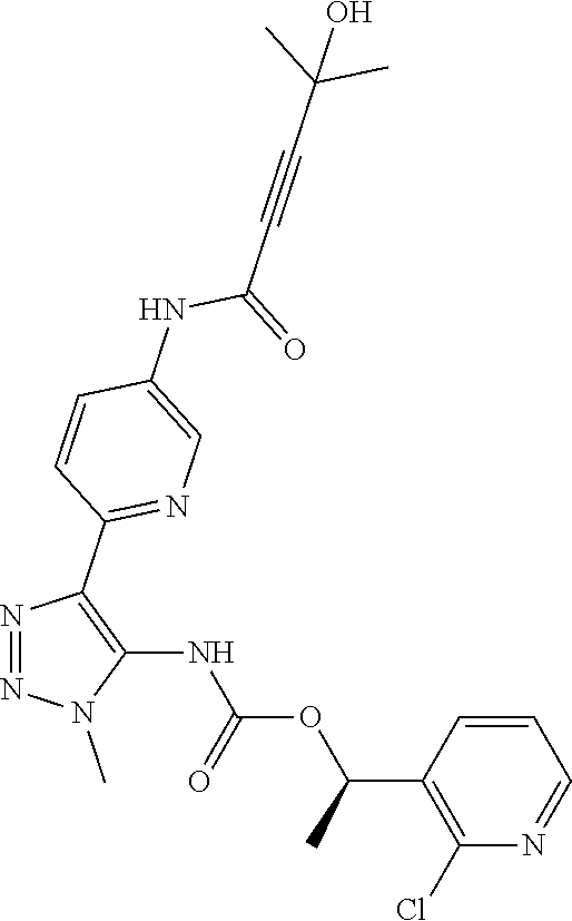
N1=NC(C2=NC=C(NC(C#CC(O)(C)C)=O)C=C2)=C(NC(OC(C2=C(Cl)N=CC=C2)C)=O)N1C
